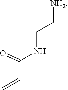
[NH2]CCNC(C=C)=O
